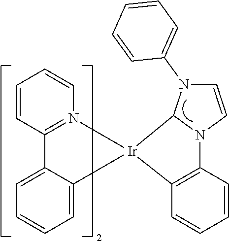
C12=N(C=CC=C1)[Ir]1(C3=CC=CC=C23)C2=C(N3C=CN(C4=CC=CC=C4)C31)C=CC=C2
